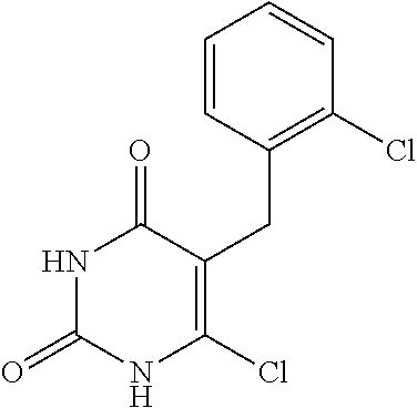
C1=CC(CC2=C(Cl)NC(=O)NC2=O)=C(Cl)C=C1
